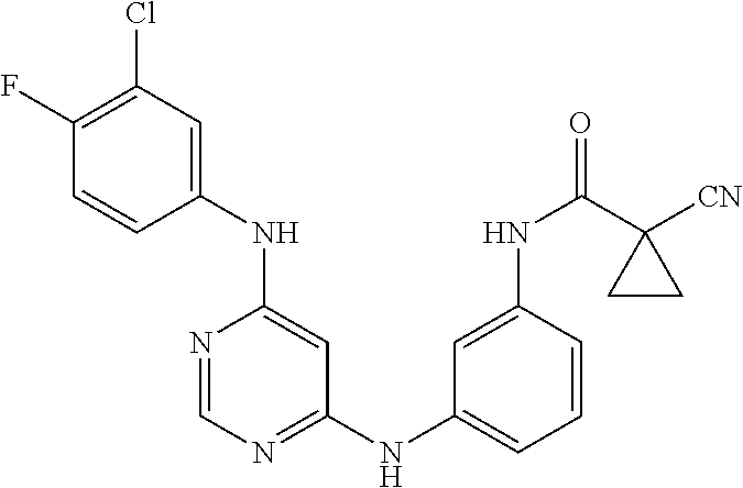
C1(F)=C(Cl)C=C(NC2=CC(NC3=CC=CC(NC(C4([CN])CC4)=O)=C3)=NC=N2)C=C1
